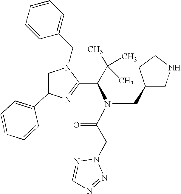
C1=C(C2=CC=CC=C2)N=C(C(C(C)(C)C)N(C(CN2N=CN=N2)=O)CC2CNCC2)N1CC1=CC=CC=C1
